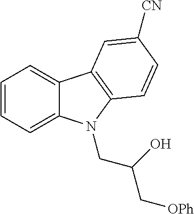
C1=CC=C2C(=C1)C1=C(N2CC(C[OPh])O)C=CC([CN])=C1
